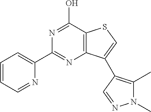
C1=CC=NC(C2=NC3=C(C(O)=N2)SC=C3C2=C(C)N(C)N=C2)=C1
